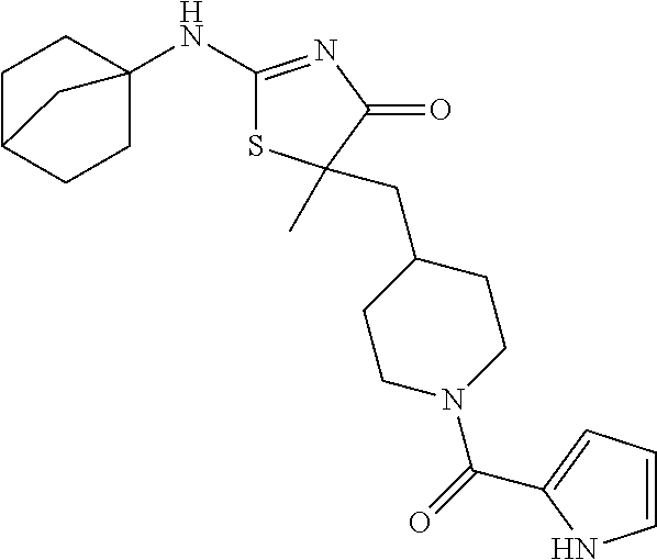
C1C2CCC(NC3=NC(=O)C(C)(CC4CCN(C(=O)C5=CC=CN5)CC4)S3)(C1)C2
